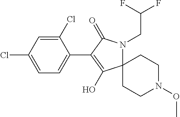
C12(N(CC(F)F)C(=O)C(C3=CC=C(Cl)C=C3Cl)=C1O)CCN(OC)CC2
